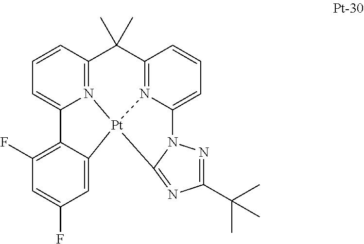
C1=CC2=N3C(=C1)C1=C(F)C=C(F)C=C1[Pt]31N3=C(C2(C)C)C=CC=C3N2N=C(C(C)(C)C)N=C12
